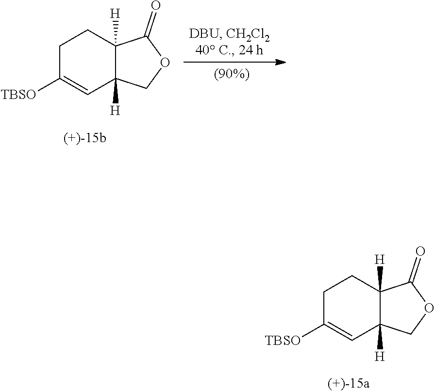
C1C([TBSO])=CC2([H])C([H])(C1)C(=O)OC2.C1C([TBSO])=CC2([H])C([H])(C1)C(=O)OC2
